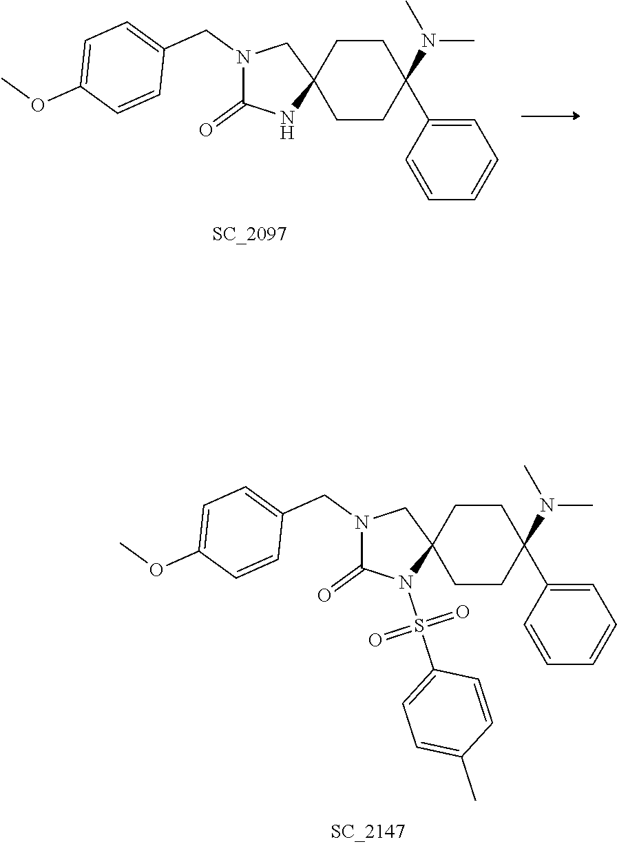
N1(CC2=CC=C(OC)C=C2)C(=O)N(S(C2=CC=C(C)C=C2)(=O)=O)C2(C1)CCC(N(C)C)(C1=CC=CC=C1)CC2.N1(CC2=CC=C(OC)C=C2)C(=O)NC2(C1)CCC(N(C)C)(C1=CC=CC=C1)CC2
